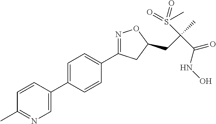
C1=C(C2=CN=C(C)C=C2)C=CC(C2=NOC(CC(C)(S(=O)(=O)C)C(=O)NO)C2)=C1
